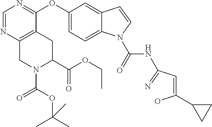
C1=NC2=C(C(OC3=CC=C4C(=C3)C=CN4C(NC(C=C(O)C3CC3)=N)=O)=N1)CC(C(OCC)=O)N(C(OC(C)(C)C)=O)C2
